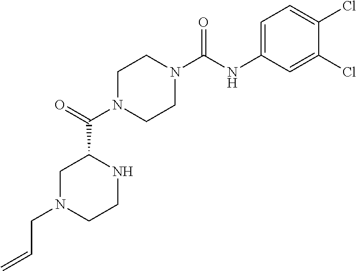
C1N(C(C2CN(CC=C)CCN2)=O)CCN(C(NC2=CC=C(Cl)C(Cl)=C2)=O)C1
